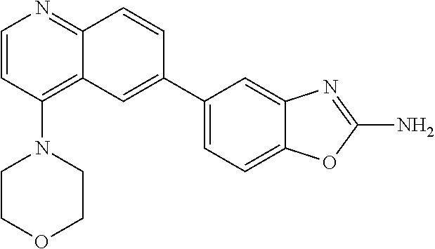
C1(N2CCOCC2)=C2C(=NC=C1)C=CC(C1=CC=C3C(=C1)N=C(N)O3)=C2
